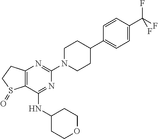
C12=C(C(NC3CCOCC3)=NC(N3CCC(C4=CC=C(C(F)(F)F)C=C4)CC3)=N1)S(=O)CC2
